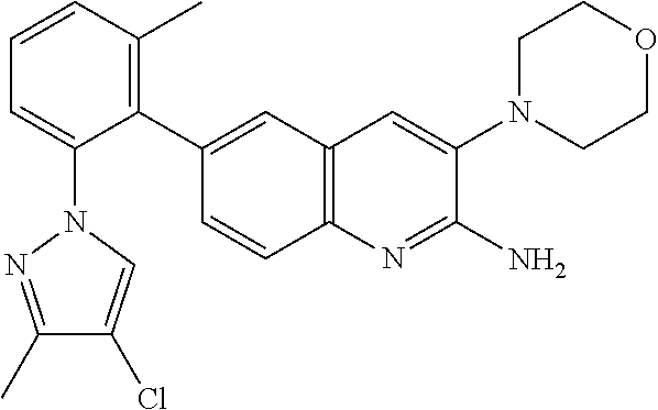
C1(C2=CC3=C(C=C2)N=C(N)C(N2CCOCC2)=C3)=C(C)C=CC=C1N1N=C(C)C(Cl)=C1
